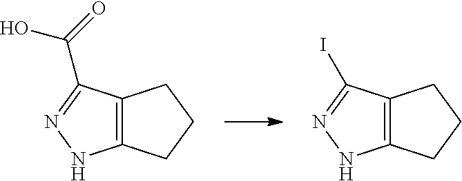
C12=C(CCC1)NN=C2C(O)=O.C12=C(CCC1)NN=C2I
